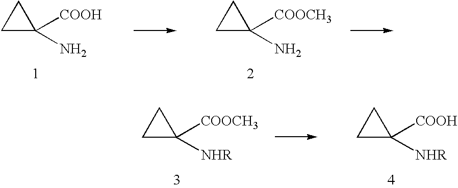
C1C([COOH])(N)C1.C1C([COOCH3])(N)C1.C1C([COOCH3])([NHR])C1.C1C([COOH])([NHR])C1
